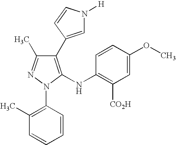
C1(C2=CN([H])C=C2)=C(NC2=C([CO2H])C=C(OC)C=C2)N(C2=C(C)C=CC=C2)N=C1C
